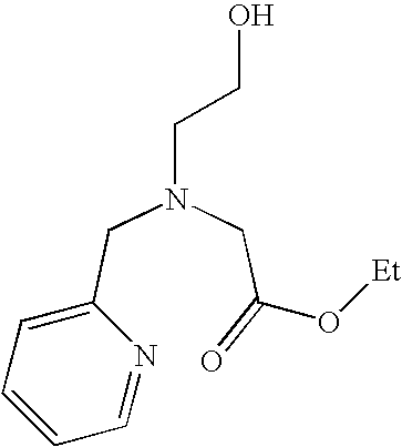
C1=C(CN(CC(=O)O[Et])CCO)N=CC=C1
